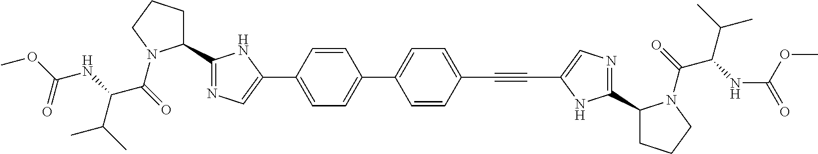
C1(C#CC2=CN=C(C3CCCN3C(=O)C(C(C)C)NC(=O)OC)N2)=CC=C(C2=CC=C(C3=CN=C(C4CCCN4C(=O)C(C(C)C)NC(=O)OC)N3)C=C2)C=C1
